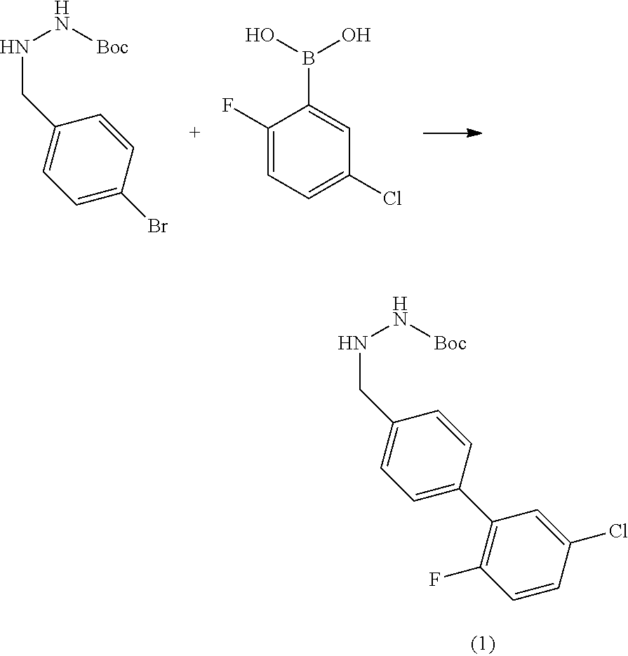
C1=C(C2=C(F)C=CC(Cl)=C2)C=CC(CNN[Boc])=C1.C1=C(Br)C=CC(CNN[Boc])=C1.C1(F)=CC=C(Cl)C=C1B(O)O
